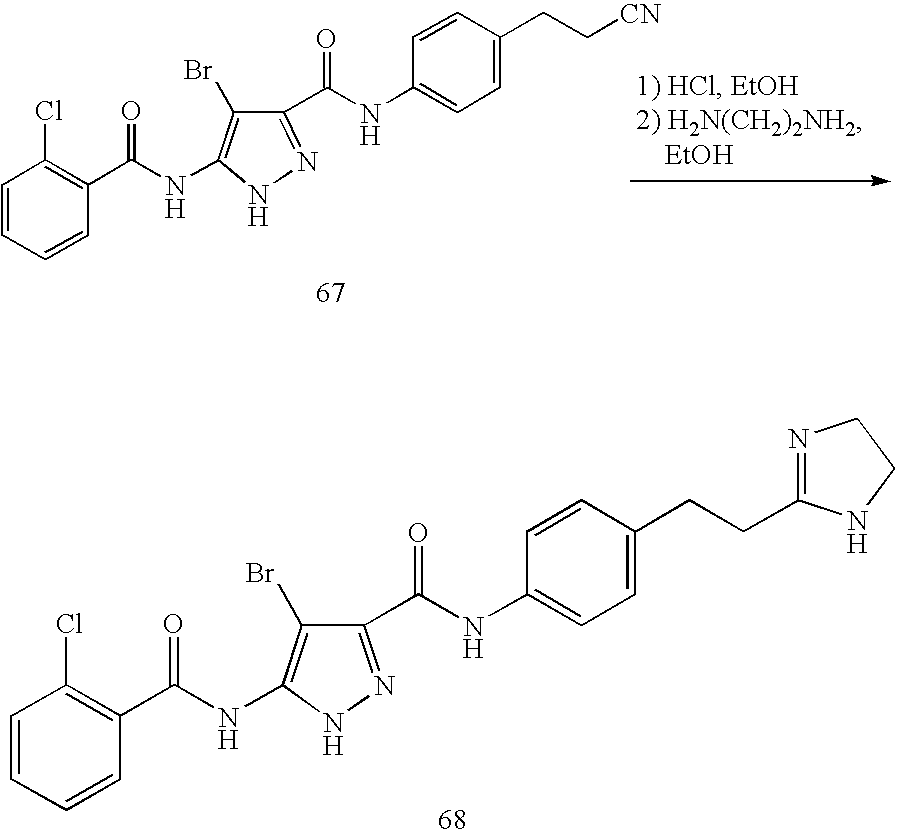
C1=CC=CC(C(NC2=C(Br)C(C(=O)NC3=CC=C(CC[CN])C=C3)=NN2)=O)=C1Cl.C1=CC=CC(C(NC2=C(Br)C(C(=O)NC3=CC=C(CCC4=NCCN4)C=C3)=NN2)=O)=C1Cl
